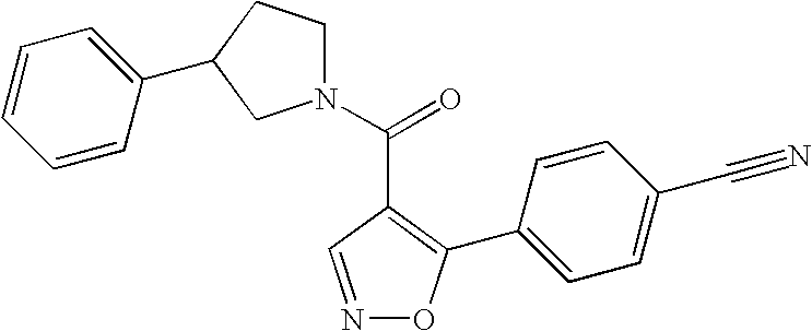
N1=CC(C(=O)N2CCC(C3=CC=CC=C3)C2)=C(C2=CC=C(C#N)C=C2)O1
